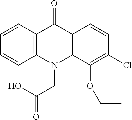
C12=C(N(CC(=O)O)C3=C(C1=O)C=CC(Cl)=C3OCC)C=CC=C2
